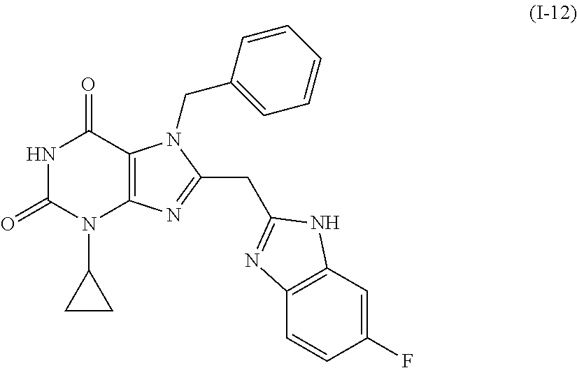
N1C(=O)N(C2CC2)C2=C(C1=O)N(CC1=CC=CC=C1)C(CC1=NC3=C(C=C(F)C=C3)N1)=N2
